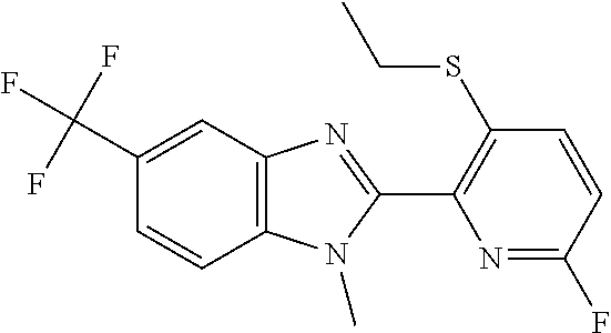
C12=C(C=C(C(F)(F)F)C=C1)N=C(C1=C(SCC)C=CC(F)=N1)N2C
